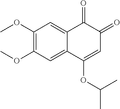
C1(OC)=C(OC)C=C2C(=C1)C(=O)C(=O)C=C2OC(C)C
